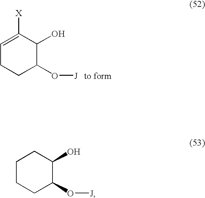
C1=C([X])C(O)C(O[J])CC1.C1CCC(O[J])C(O)C1
